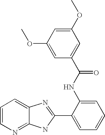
C12=NC=CC=C1N=C(C1=CC=CC=C1NC(=O)C1=CC(OC)=CC(OC)=C1)N2
